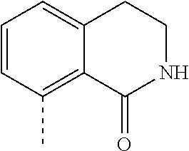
C1=CC(C)=C2C(=C1)CCNC2=O
